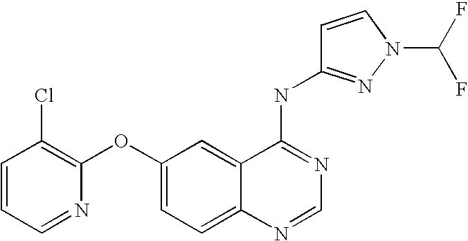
C1=CC=NC(OC2=CC=C3C(=C2)C(NC2=NN(C(F)F)C=C2)=NC=N3)=C1Cl
